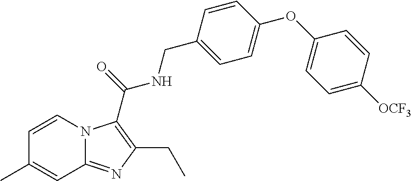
C1=CN2C(=NC(CC)=C2C(NCC2=CC=C(OC3=CC=C([OCF3])C=C3)C=C2)=O)C=C1C
